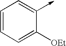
C1=CC=C([OEt])C(->C)=C1
